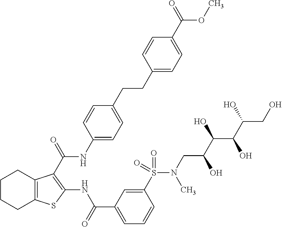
C1CCC2=C(C1)C(C(=O)NC1=CC=C(CCC3=CC=C(C(=O)OC)C=C3)C=C1)=C(NC(C1=CC=CC(S(=O)(=O)N(C)CC(C(C(C(O)CO)O)O)O)=C1)=O)S2
